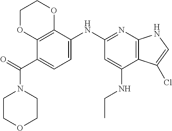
C1COCCN1C(C1=CC=C(NC2=NC3=C(C(NCC)=C2)C(Cl)=CN3)C2=C1OCCO2)=O
